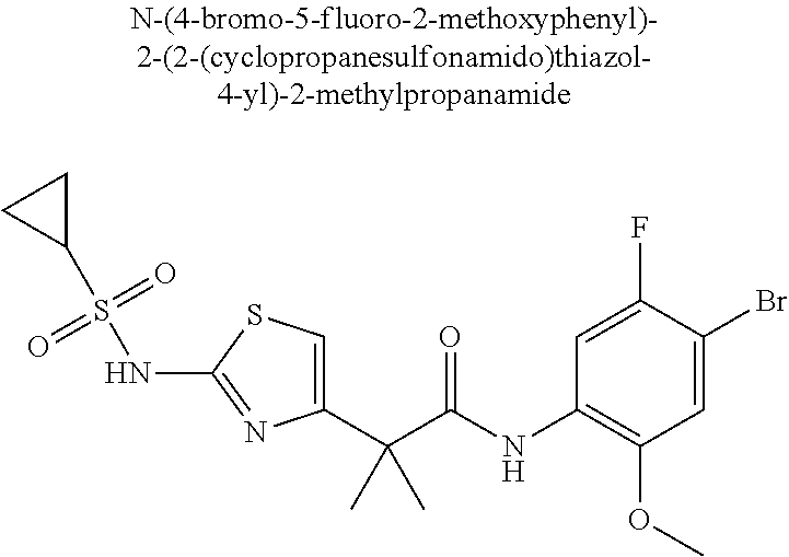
C1(C(C(NC2=C(OC)C=C(Br)C(F)=C2)=O)(C)C)=CSC(NS(C2CC2)(=O)=O)=N1
